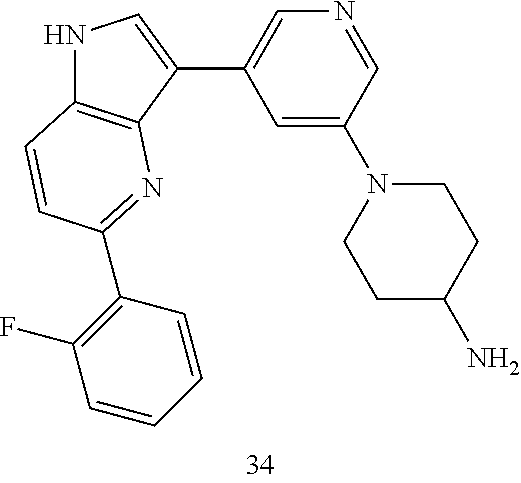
N1C2=C(C(C3=CN=CC(N4CCC(N)CC4)=C3)=C1)N=C(C1=C(F)C=CC=C1)C=C2
